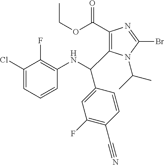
C1(C(OCC)=O)=C(C(C2=CC(F)=C(C#N)C=C2)NC2=C(F)C(Cl)=CC=C2)N(C(C)C)C(Br)=N1
